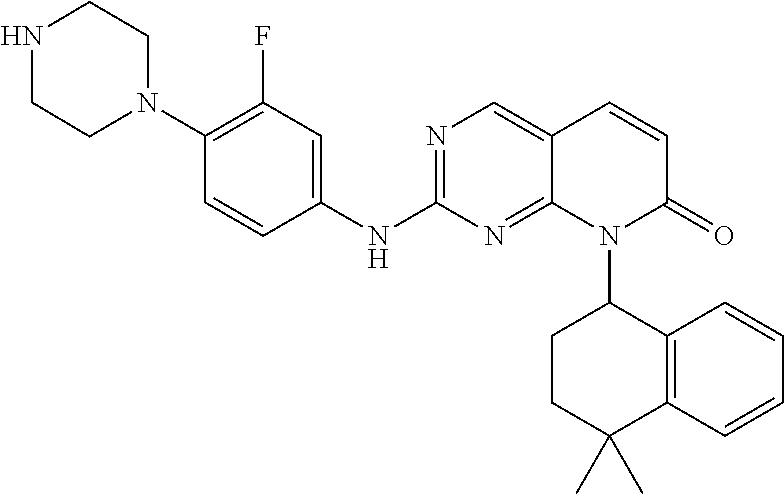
N1=C(NC2=CC(F)=C(N3CCNCC3)C=C2)N=C2C(=C1)C=CC(=O)N2C1CCC(C)(C)C2=C1C=CC=C2
